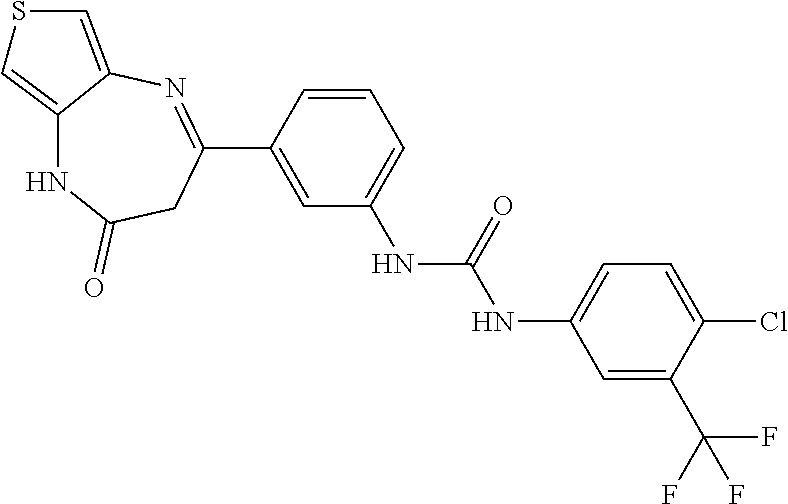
C1=CC(C2=NC3=CSC=C3NC(=O)C2)=CC(NC(NC2=CC=C(Cl)C(C(F)(F)F)=C2)=O)=C1
